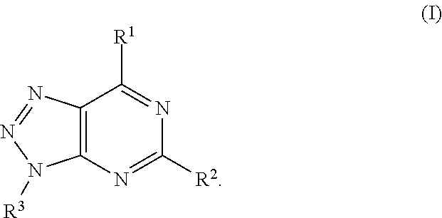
C12=C(N=C([R2])N=C1[R1])N([R3])N=N2
